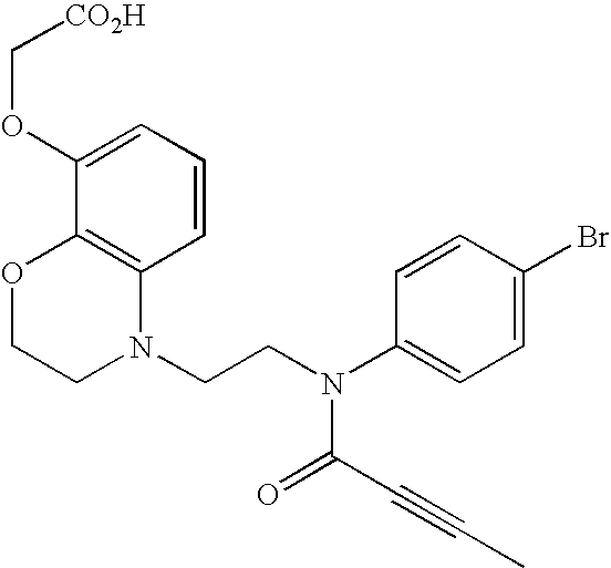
C1=CC=C(OC[CO2H])C2=C1N(CCN(C1=CC=C(Br)C=C1)C(=O)C#CC)CCO2
